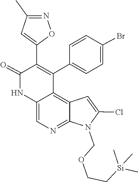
C12=C3C=C(Cl)N(COCC[Si](C)(C)C)C3=NC=C1NC(=O)C(C1=CC(C)=NO1)=C2C1=CC=C(Br)C=C1
